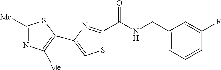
C1([Me])=NC([Me])=C(C2=CSC(C(NCC3=CC=CC(F)=C3)=O)=N2)S1
